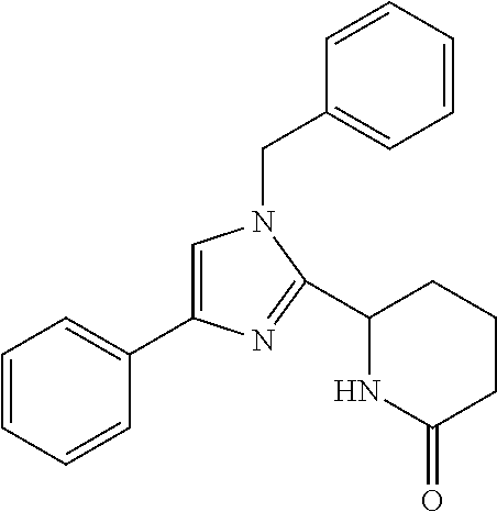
C1=C(C2=CC=CC=C2)N=C(C2NC(=O)CCC2)N1CC1=CC=CC=C1
